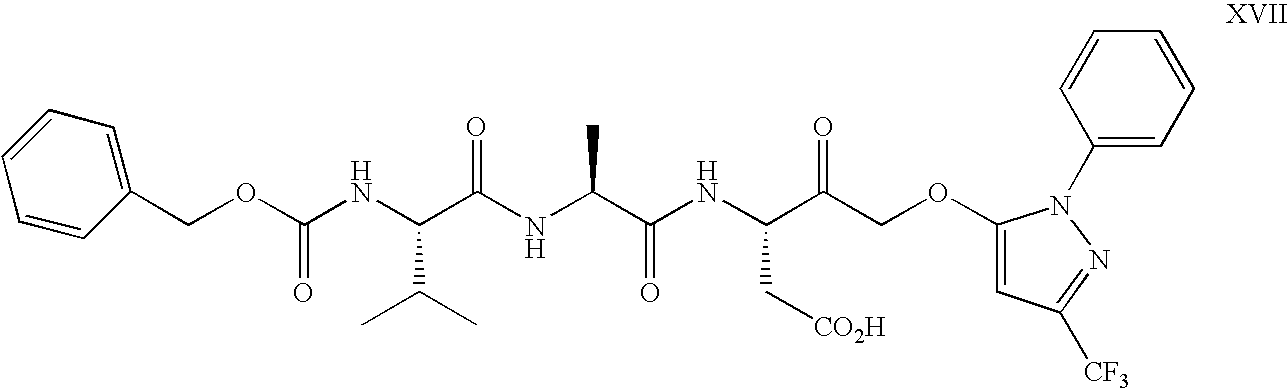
C(OC(NC(C(NC(C(NC(C(COC1=CC([CF3])=NN1C1=CC=CC=C1)=O)C[CO2H])=O)C)=O)C(C)C)=O)C1=CC=CC=C1
